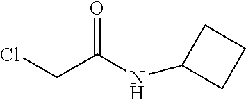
C(Cl)C(NC1CCC1)=O
